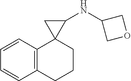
C1=CC2=C(C=C1)CCCC21C(NC2COC2)C1
